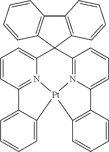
C12(C3=CC=CC4=N3[Pt]3(N5=C1C=CC=C5C1=C3C=CC=C1)C1=CC=CC=C41)C1=C(C3=C2C=CC=C3)C=CC=C1
